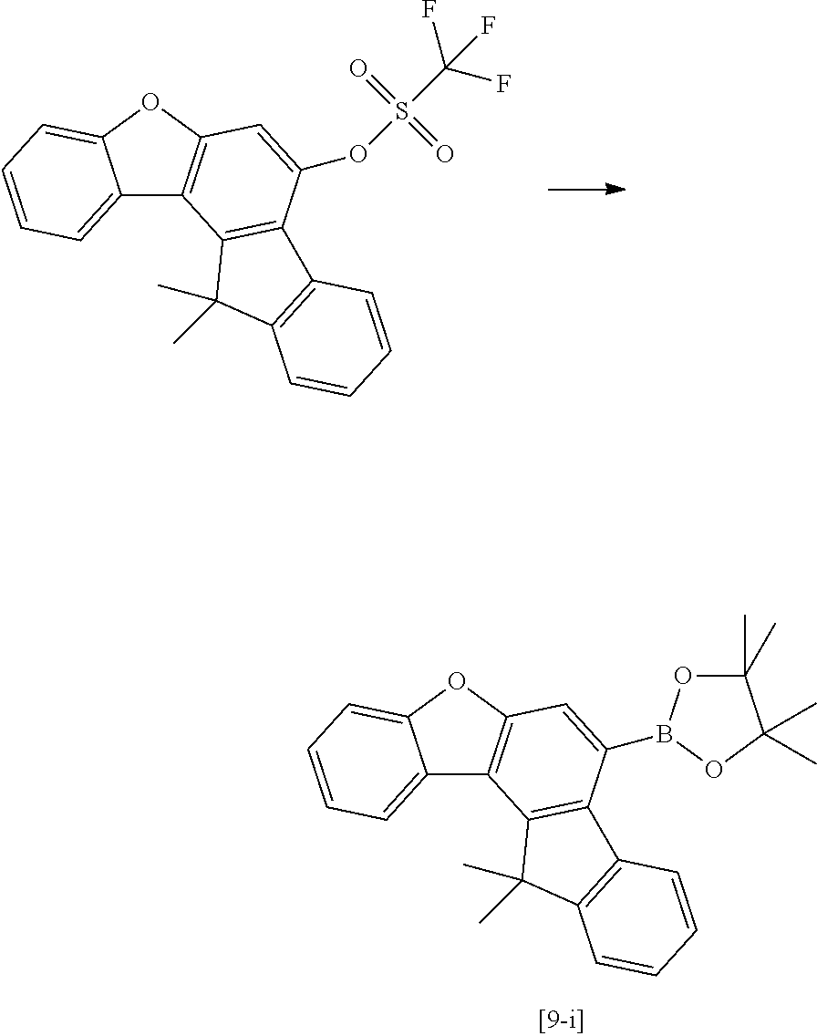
S(OC1=CC2=C(C3=CC=CC=C3O2)C2=C1C1=C(C2(C)C)C=CC=C1)(C(F)(F)F)(=O)=O.C1(C)(C)OB(C2=CC3=C(C4=CC=CC=C4O3)C3=C2C2=C(C3(C)C)C=CC=C2)OC1(C)C
